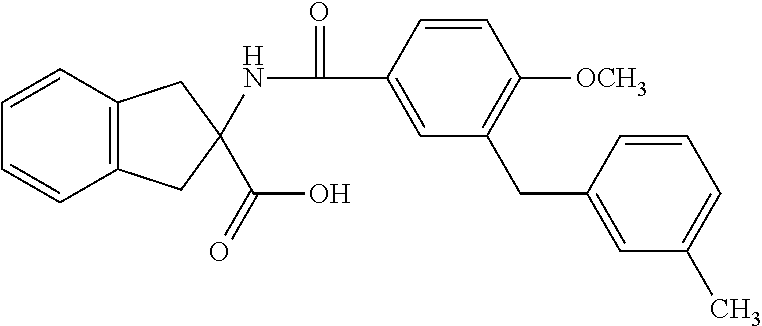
C1=CC2=C(C=C1)CC(NC(=O)C1=CC(CC3=CC(C)=CC=C3)=C([OCH3])C=C1)(C(O)=O)C2
